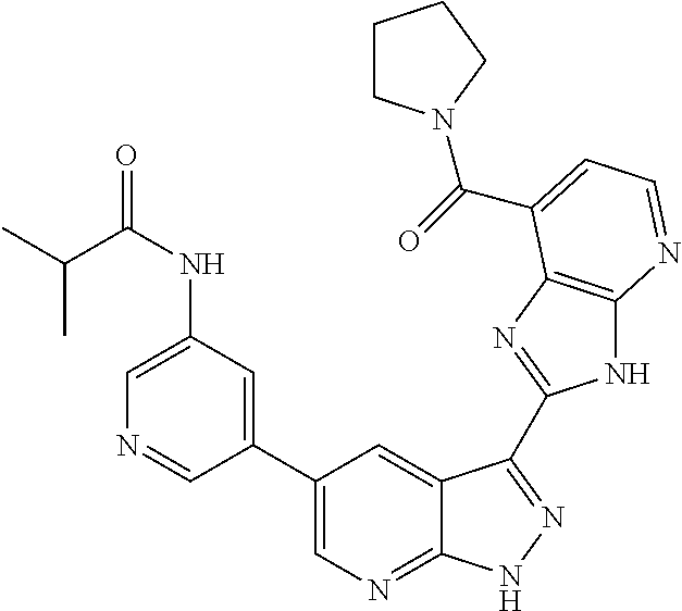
C1(C2=CN=C3C(=C2)C(C2=NC4=C(N2)N=CC=C4C(=O)N2CCCC2)=NN3)=CC(NC(C(C)C)=O)=CN=C1
